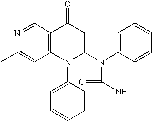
C1=C(N(C2=CC(=O)C3=C(C=C(C)N=C3)N2C2=CC=CC=C2)C(NC)=O)C=CC=C1
